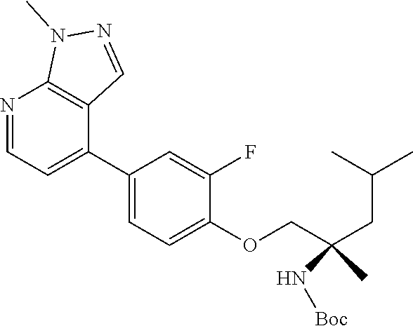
N1=CC=C(C2=CC=C(OCC(CC(C)C)(N[Boc])C)C(F)=C2)C2=C1N(C)N=C2
